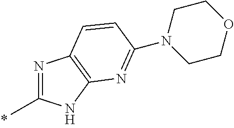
N1=C(C)NC2=C1C=CC(N1CCOCC1)=N2
